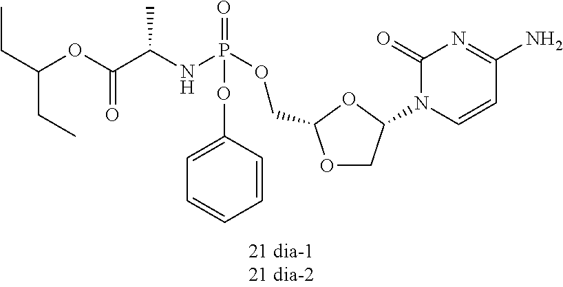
O1CC(N2C=CC(N)=NC2=O)OC1COP(NC(C(OC(CC)CC)=O)C)(=O)OC1=CC=CC=C1
